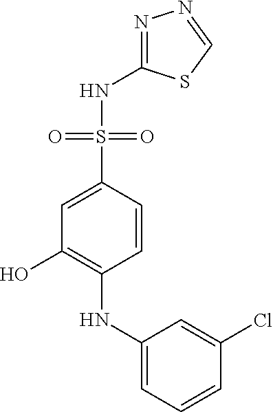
C1=CC(S(=O)(=O)NC2=NN=CS2)=CC(O)=C1NC1=CC=CC(Cl)=C1
